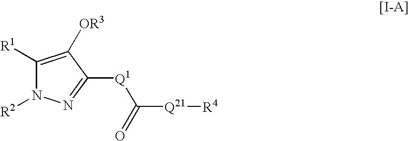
C1([R1])=C([OR3])C([Q1]C([Q21][R4])=O)=NN1[R2]
